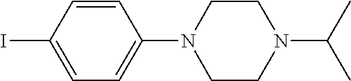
IC1=CC=C(N2CCN(C(C)C)CC2)C=C1
